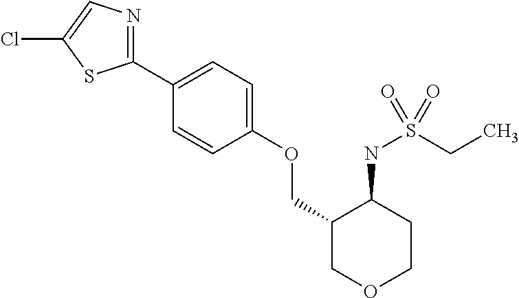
C1(C2=CC=C(OCC3COCCC3NS(CC)(=O)=O)C=C2)=NC=C(Cl)S1
